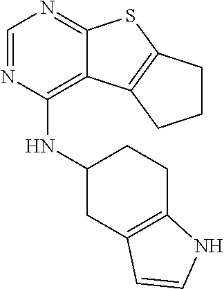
C1=NC(NC2CC3=C(CC2)NC=C3)=C2C(=N1)SC1=C2CCC1
